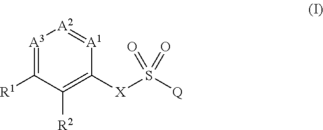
[A3]1=C([R1])C([R2])=C([X]S([Q])(=O)=O)[A1]=[A2]1
